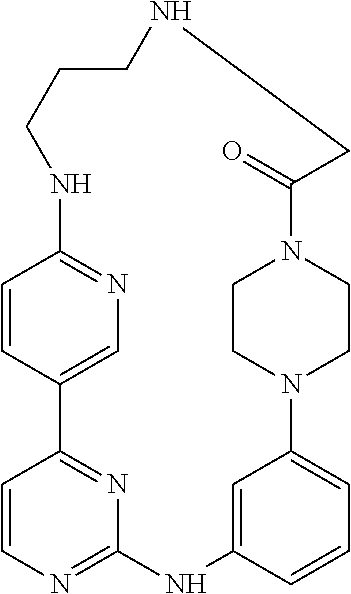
C1=CC2=CN=C1NCCCNCC(=O)N1CCN(C3=CC=CC(=C3)NC3=NC=CC2=N3)CC1
